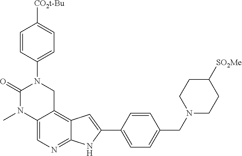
C12=CN=C3C(=C1CN(C1=CC=C([CO2t-Bu])C=C1)C(=O)N2C)C=C(C1=CC=C(CN2CCC([SO2Me])CC2)C=C1)N3
